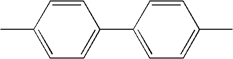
C1=C(C2=CC=C(C)C=C2)C=CC(C)=C1
